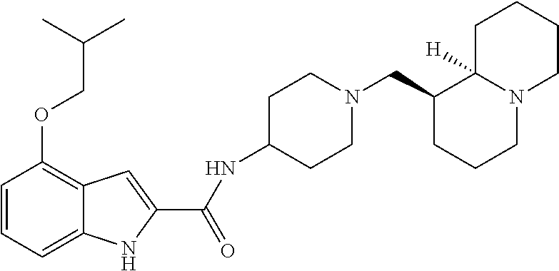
C1=CC=C2C(=C1OCC(C)C)C=C(C(=O)NC1CCN(CC3CCCN4C3([H])CCCC4)CC1)N2
